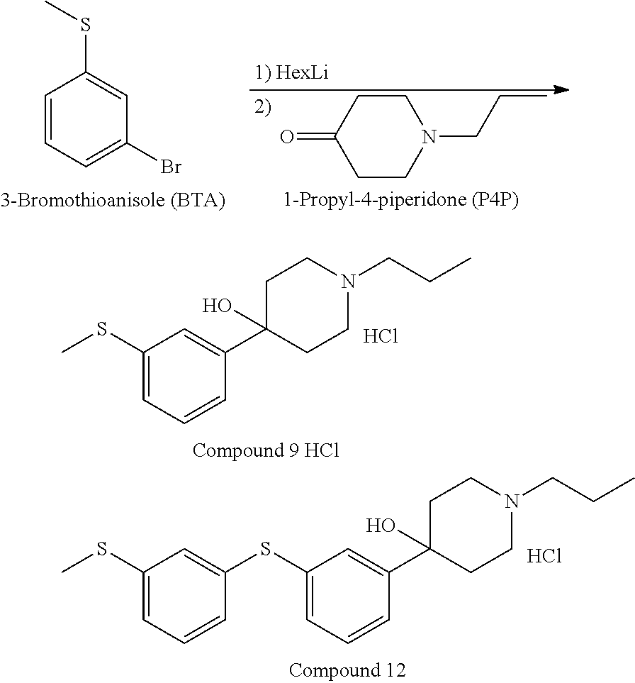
C1=CC=C(Br)C=C1SC.C1CC(=O)CCN1CCC.Cl.C1=C(SC)C=C(C2(O)CCN(CCC)CC2)C=C1.Cl.C1=C(SC2=CC(SC)=CC=C2)C=C(C2(O)CCN(CCC)CC2)C=C1
